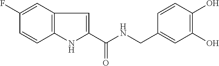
C1(F)=CC2=C(C=C1)NC(C(NCC1=CC(O)=C(O)C=C1)=O)=C2
